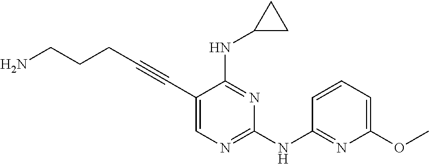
C(#CC1=CN=C(NC2=NC(OC)=CC=C2)N=C1NC1CC1)CCCN
